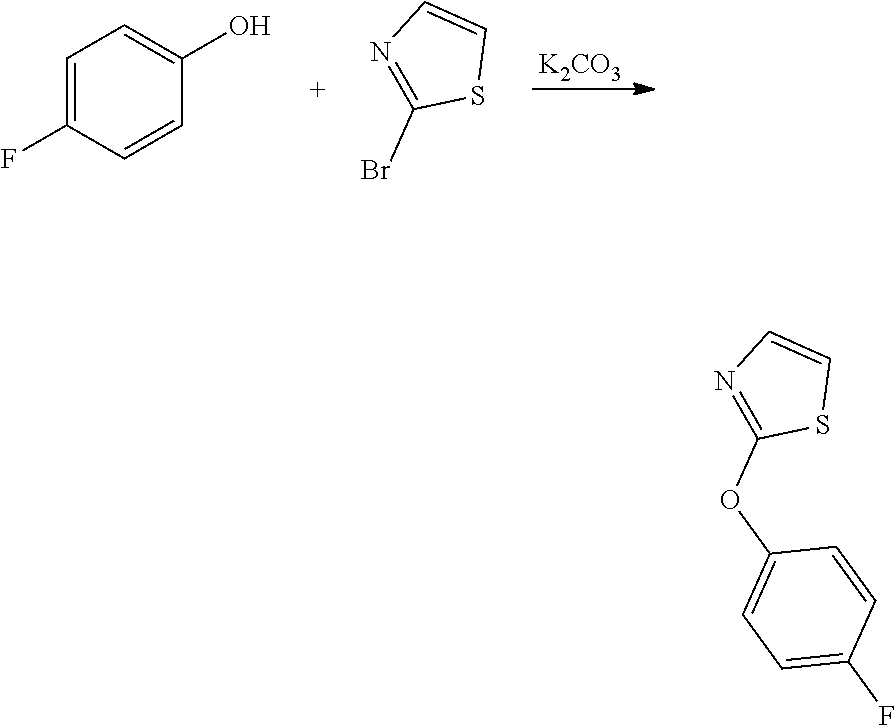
[K2CO3].C1=C(F)C=CC(O)=C1.C1=CN=C(Br)S1.C1=CN=C(OC2=CC=C(F)C=C2)S1
